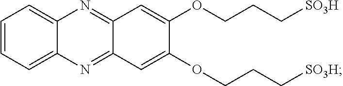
C1=CC=C2C(=C1)N=C1C(=N2)C=C(OCCC[SO3H])C(OCCC[SO3H])=C1
